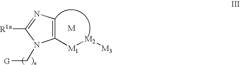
C1=C([M1][M2][M3])N(C[G])C([R1a])=N1
